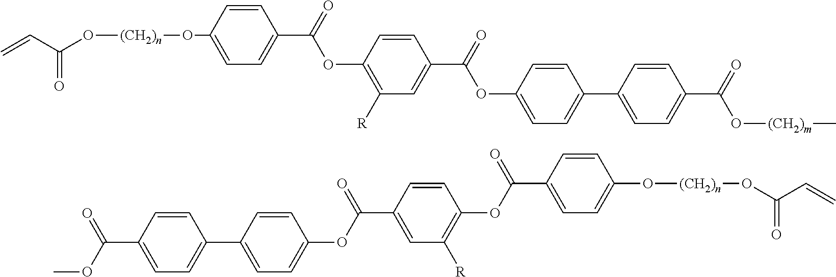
C=CC(O[(CH2)n]OC1=CC=C(C(=O)OC2=C([R])C=C(C(=O)OC3=CC=C(C4=CC=C(C(=O)O[(CH2)m]C)C=C4)C=C3)C=C2)C=C1)=O.COC(C1=CC=C(C2=CC=C(OC(C3=CC([R])=C(OC(C4=CC=C(O[(CH2)n]OC(C=C)=O)C=C4)=O)C=C3)=O)C=C2)C=C1)=O
